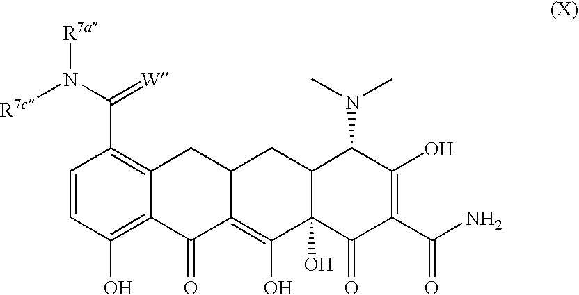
C1=CC(O)=C2C(=C1C(N([R7c])[R7a])=[W])CC1C(=C(O)C3(O)C(C1)C(N(C)C)C(O)=C(C(N)=O)C3=O)C2=O
